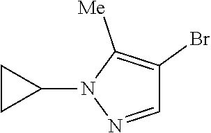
N1=CC(Br)=C([Me])N1C1CC1
